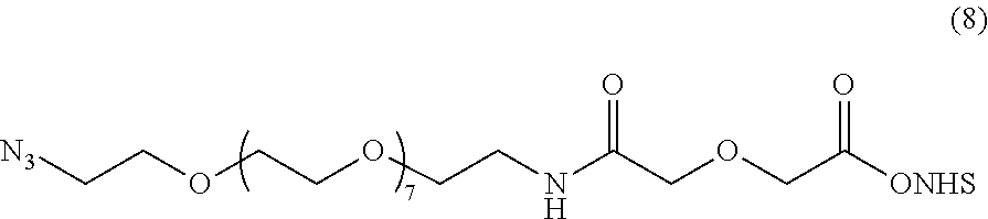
[N3]CCOCCOCCNC(COCC([ONHS])=O)=O
